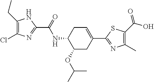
C1(CC)=C(Cl)N=C(C(=O)NC2C(OC(C)C)CC(C3=NC(C)=C(C(O)=O)S3)=CC2)N1
